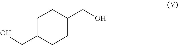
C1C(CO)CCC(C[OH])C1
